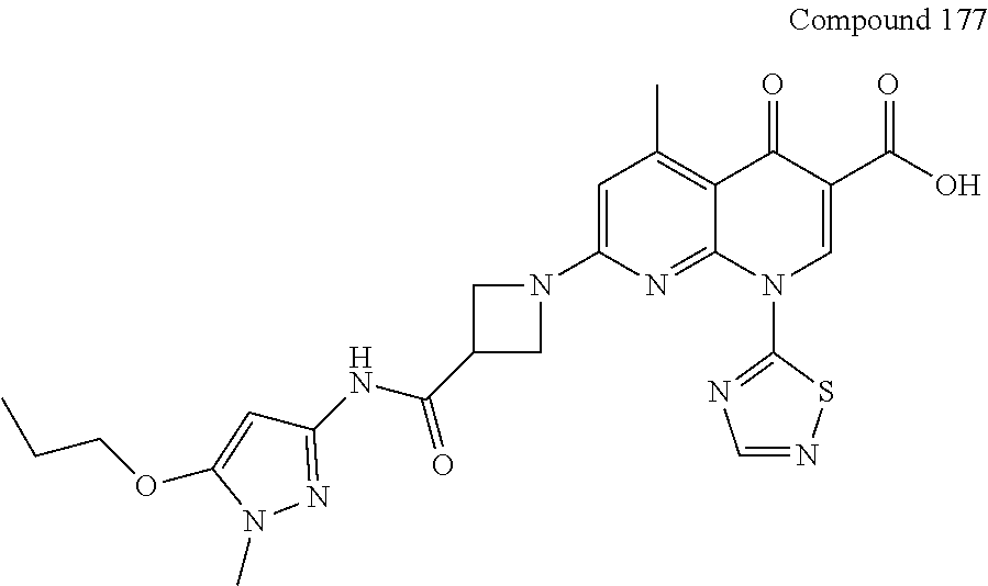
C1=C(OCCC)N(C)N=C1NC(=O)C1CN(C2=CC(C)=C3C(=N2)N(C2=NC=NS2)C=C(C(O)=O)C3=O)C1
